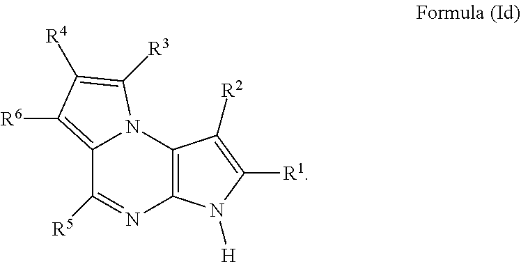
C12=C([R6])C([R4])=C([R3])N1C1=C(N=C2[R5])N([H])C([R1])=C1[R2]
